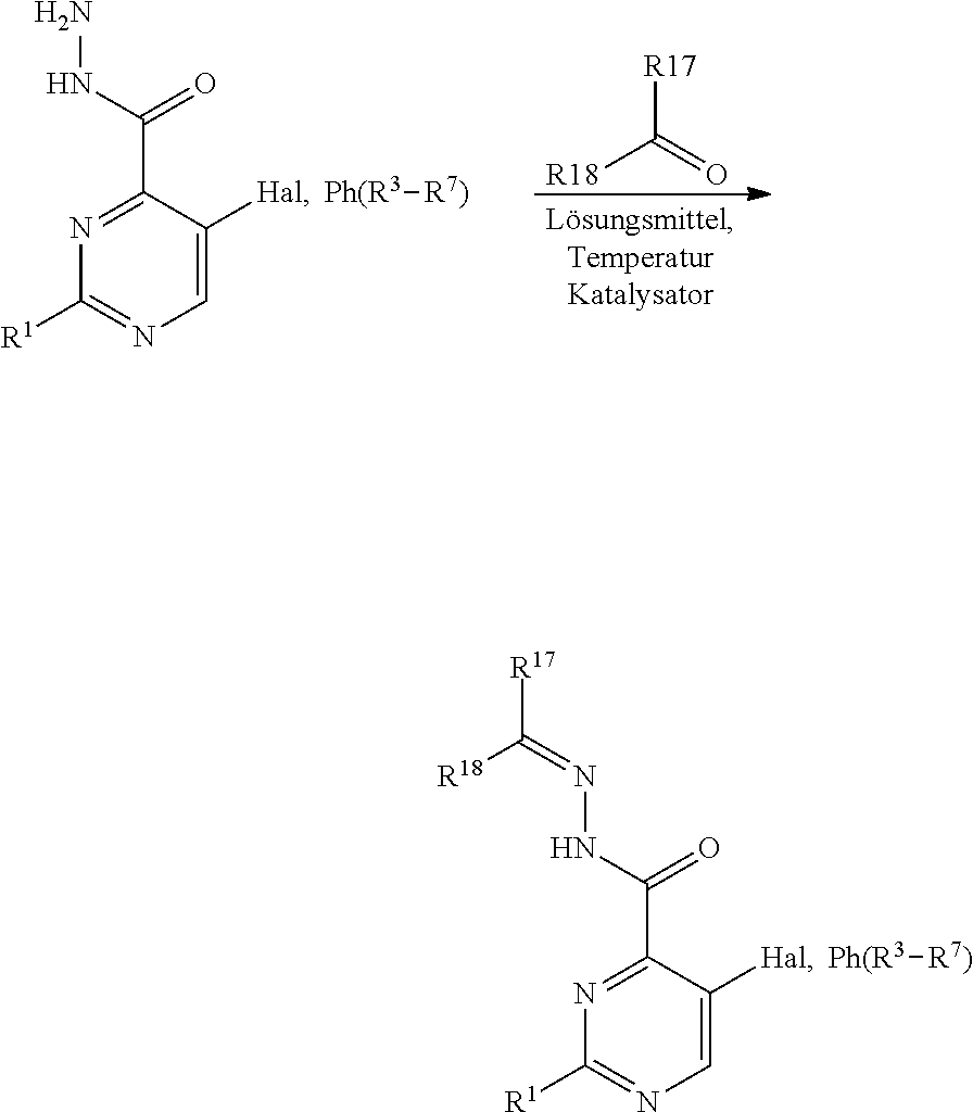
N(C(=O)C1=NC([R1])=NC=C1[Hal])N=C([R18])[R17].[Ph(R3][R7)].N(C(=O)C1=NC([R1])=NC=C1[Hal])N.[Ph(R3][R7)].[R17]C([R18])=O
